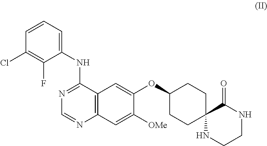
N1=C(NC2=CC=CC(Cl)=C2F)C2=C(N=C1)C=C([OMe])C(OC1CCC3(CC1)NCCNC3=O)=C2
